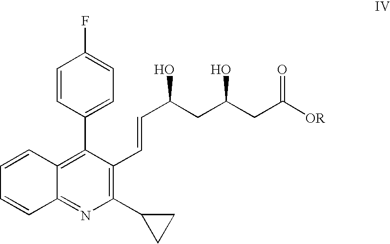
C1=CC2=C(C3=CC=C(F)C=C3)C(C=CC(CC(CC([OR])=O)O)O)=C(C3CC3)N=C2C=C1
